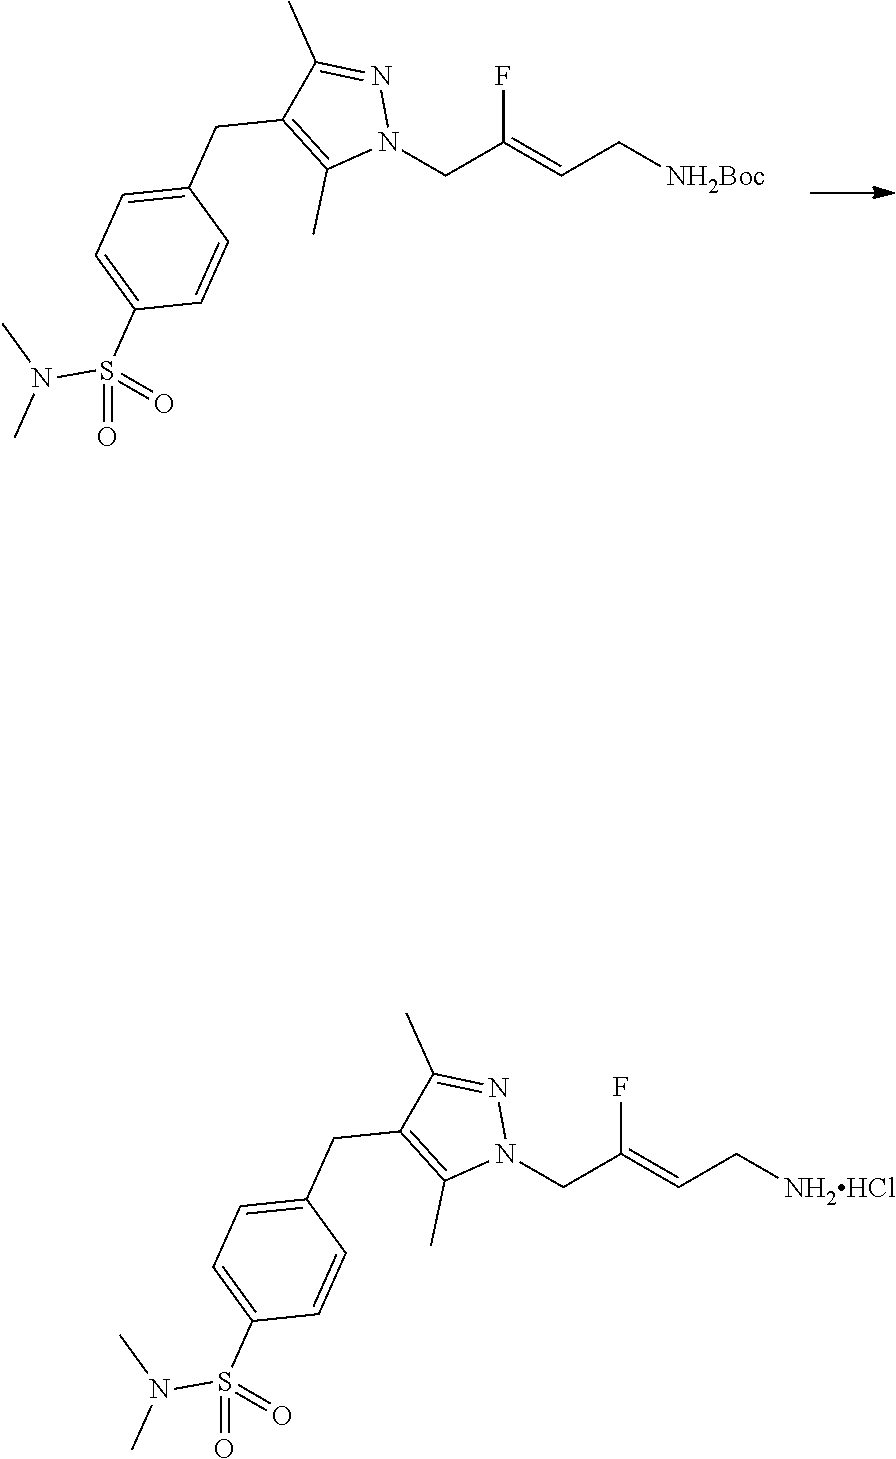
N1(CC(=CC[NH2Boc])F)N=C(C)C(CC2=CC=C(S(=O)(N(C)C)=O)C=C2)=C1C.N1(CC(=CC[NH2HCl])F)N=C(C)C(CC2=CC=C(S(=O)(N(C)C)=O)C=C2)=C1C
